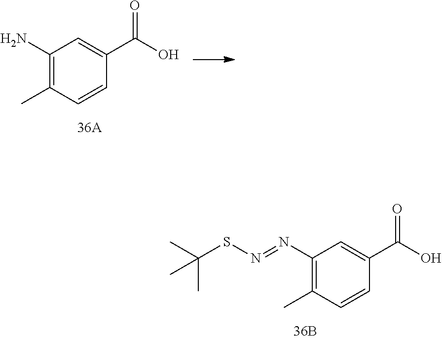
C1(N)=C(C)C=CC(C(O)=O)=C1.C1(N=NSC(C)(C)C)=C(C)C=CC(C(O)=O)=C1
